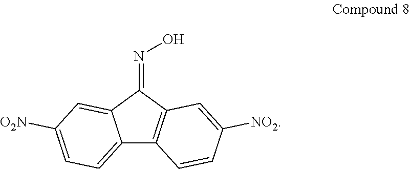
C12=CC=C([O2N])C=C1C(=NO)C1=C2C=CC([NO2])=C1
